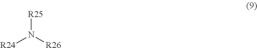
[R24]N([R26])[R25]
